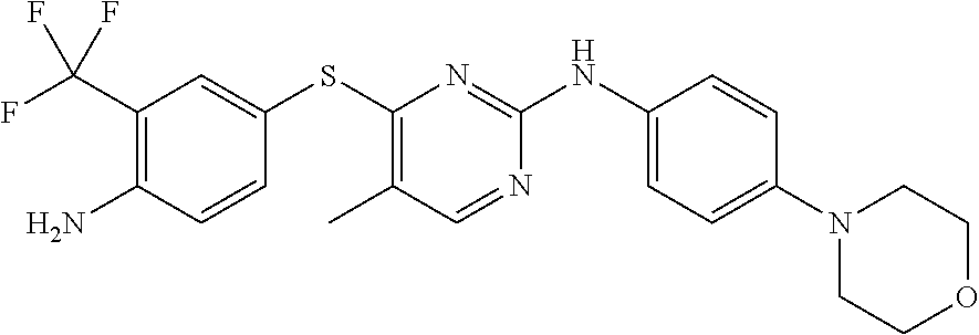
C1(C(F)(F)F)=C(N)C=CC(SC2=C(C)C=NC(NC3=CC=C(N4CCOCC4)C=C3)=N2)=C1
